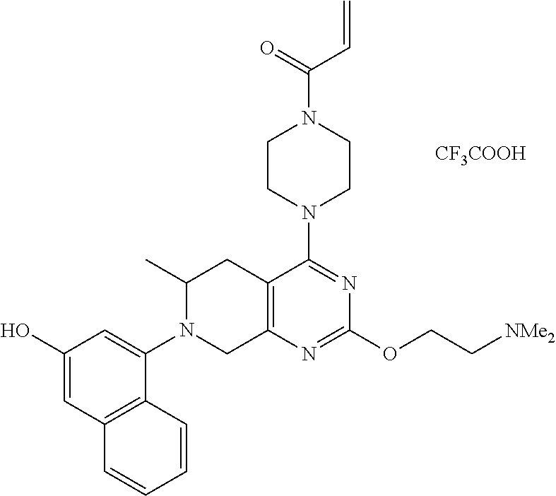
C12=C(N=C(OCC[NMe2])N=C1N1CCN(C(=O)C=C)CC1)CN(C1=CC(O)=CC3=C1C=CC=C3)C(C)C2.[CF3COOH]
